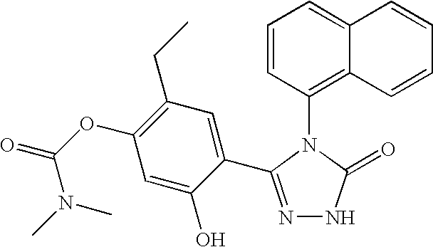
C1=CC(N2C(=O)NN=C2C2=CC(CC)=C(OC(=O)N(C)C)C=C2O)=C2C(=C1)C=CC=C2
